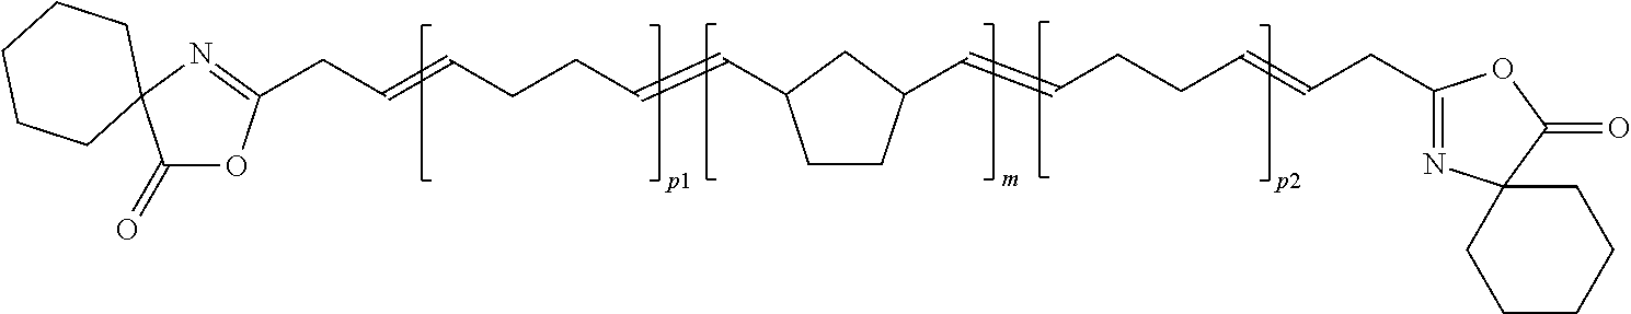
C1(=O)OC(CC=CCCC=CC2CCC(C=CCCC=CCC3=NC4(C(=O)O3)CCCCC4)C2)=NC12CCCCC2
